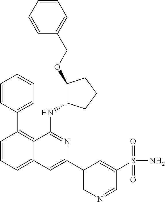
C1=CC(C2=C3C(=CC=C2)C=C(C2=CN=CC(S(=O)(=O)N)=C2)N=C3NC2C(OCC3=CC=CC=C3)CCC2)=CC=C1
